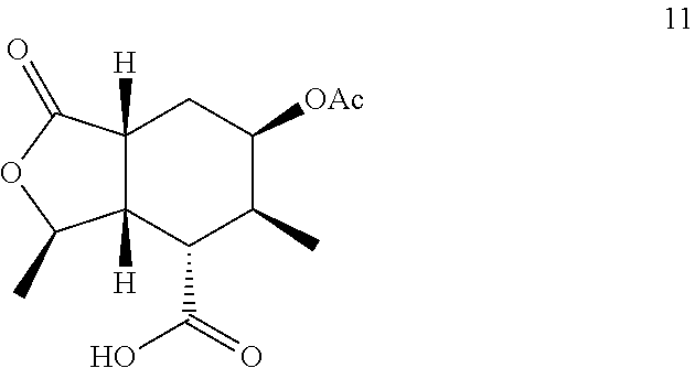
C12([H])C([H])(C(C(=O)O)C(C)C([OAc])C1)C(C)OC2=O
